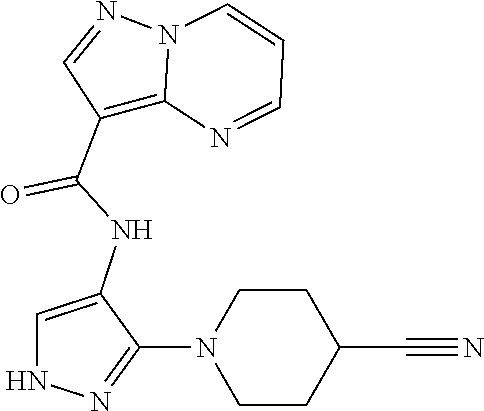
N12C(=C(C(NC3=CNN=C3N3CCC(C#N)CC3)=O)C=N1)N=CC=C2
